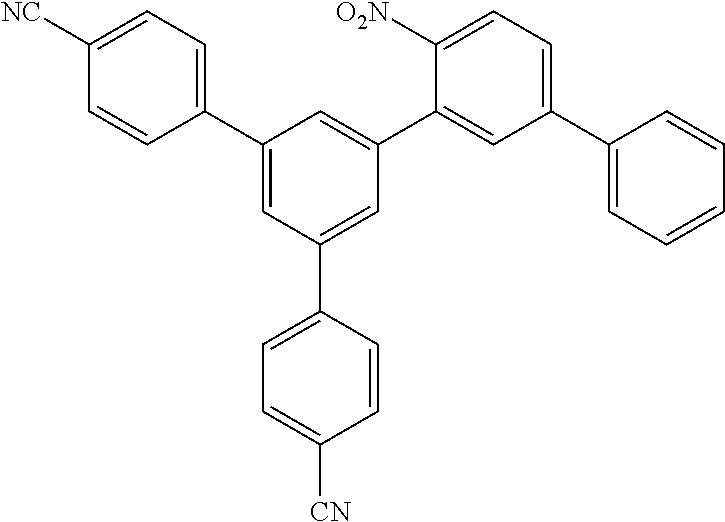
C1(C2=CC(C3=CC=C([CN])C=C3)=CC(C3=CC(C4=CC=CC=C4)=CC=C3[O2N])=C2)=CC=C([NC])C=C1
